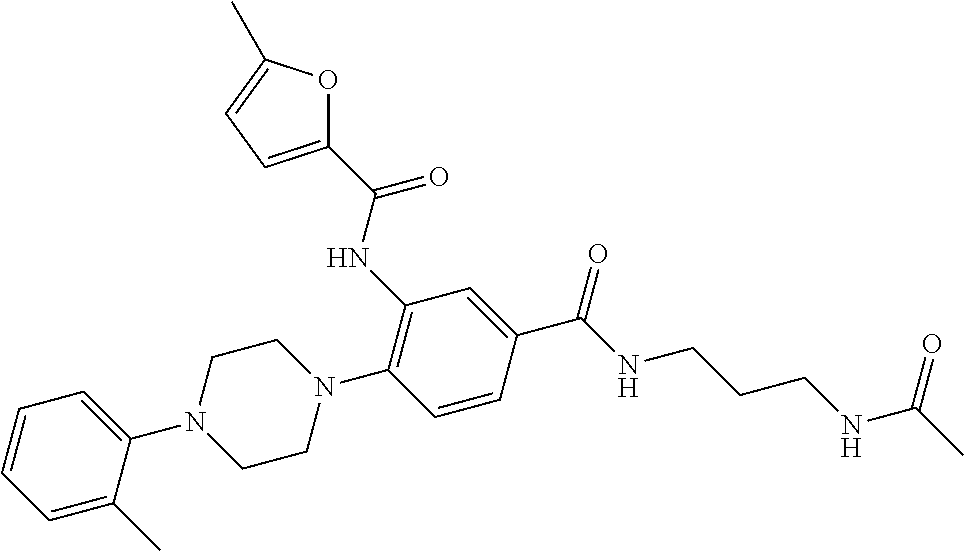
C1(C(NC2=C(N3CCN(C4=CC=CC=C4C)CC3)C=CC(C(NCCCNC(C)=O)=O)=C2)=O)=CC=C(C)O1
